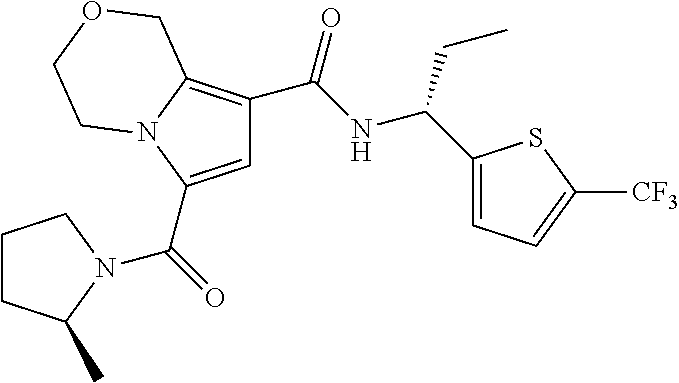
C1=C(C(=O)N2C(C)CCC2)N2C(=C1C(NC(CC)C1=CC=C([CF3])S1)=O)COCC2
